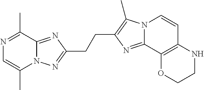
C(C1=C(C)N2C(=N1)C1=C(C=C2)NCCO1)CC1=NN2C(C)=CN=C(C)C2=N1
